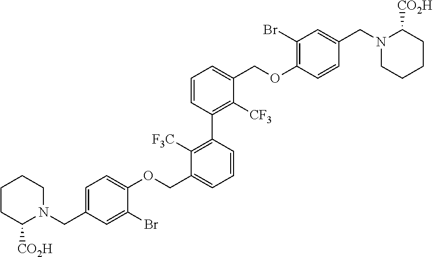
C1=C(CN2CCCCC2[CO2H])C=C(Br)C(OCC2=CC=CC(C3=C([CF3])C(COC4=C(Br)C=C(CN5CCCCC5[CO2H])C=C4)=CC=C3)=C2[F3C])=C1
